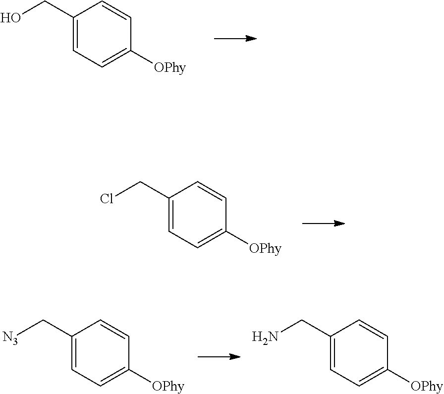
C1(CO)=CC=C([OPhy])C=C1.C1(CCl)=CC=C([OPhy])C=C1.C1(C[N3])=CC=C([OPhy])C=C1.C1(CN)=CC=C([OPhy])C=C1
